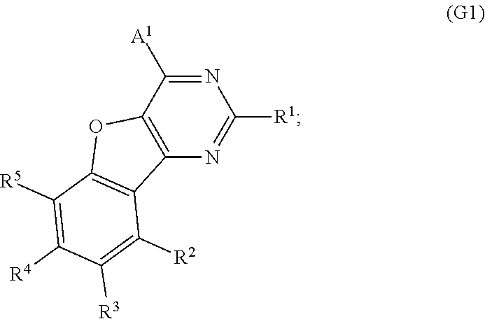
N1=C([A1])C2=C(N=C1[R1])C1=C(O2)C([R5])=C([R4])C([R3])=C1[R2]
